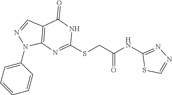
C1(N2C3=C(C=N2)C(=O)NC(SCC(NC2=NN=CS2)=O)=N3)=CC=CC=C1
